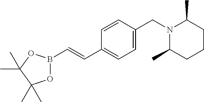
B1(C=CC2=CC=C(CN3C(C)CCCC3C)C=C2)OC(C)(C)C(C)(C)O1
